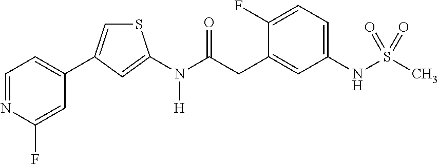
C1=NC(F)=CC(C2=CSC(N(C(CC3=CC(NS(C)(=O)=O)=CC=C3F)=O)[H])=C2)=C1
